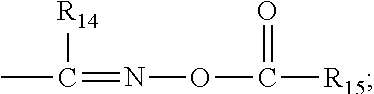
[R14]C(=NOC(=O)[R15])C
